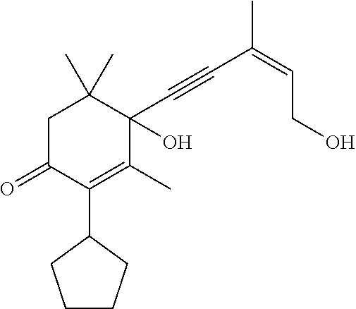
C1C(=O)C(C2CCCC2)=C(C)C(C#CC(=CCO)C)(O)C1(C)C
